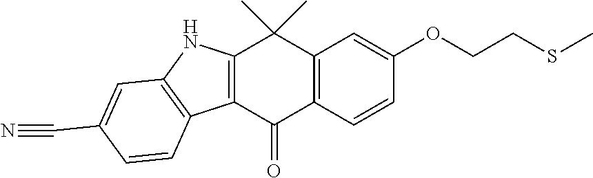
C12=C(C=CC(OCCSC)=C1)C(=O)C1=C(C2(C)C)NC2=C1C=CC(C#N)=C2
